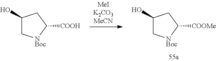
C1(O)C[NBoc]C([COOMe])C1.C1(O)C[NBoc]C([COOH])C1
